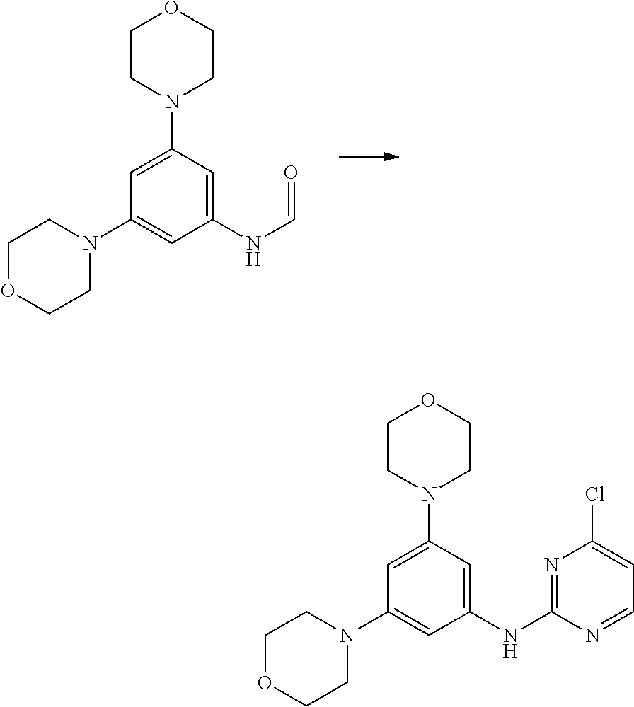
C1(NC=O)=CC(N2CCOCC2)=CC(N2CCOCC2)=C1.C1(NC2=NC(Cl)=CC=N2)=CC(N2CCOCC2)=CC(N2CCOCC2)=C1
